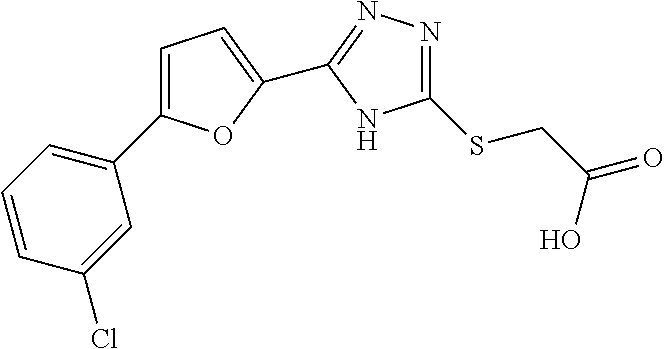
C1(SCC(=O)O)=NN=C(C2=CC=C(C3=CC=CC(Cl)=C3)O2)N1
